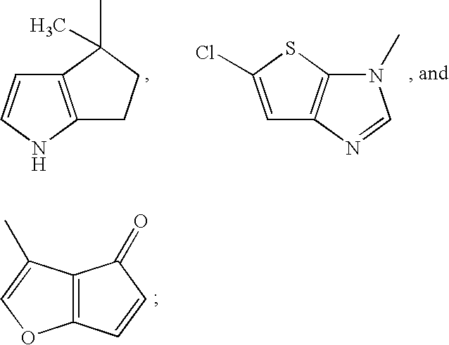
C12=C(NC=C1)CCC2(C)C.C1(Cl)=CC2=C(S1)N(C)C=N2.C12=C(C(C)=CO1)C(=O)C=C2
